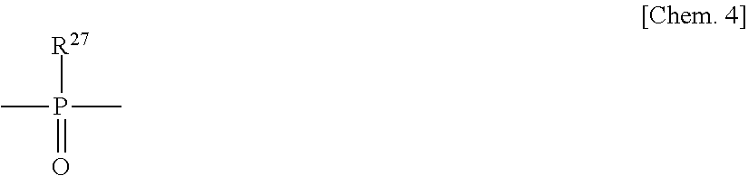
CP(=O)([R27])C
